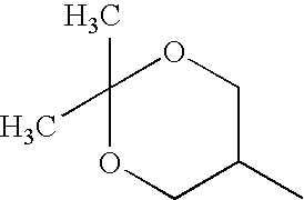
C1(C)(C)OCC(C)CO1
